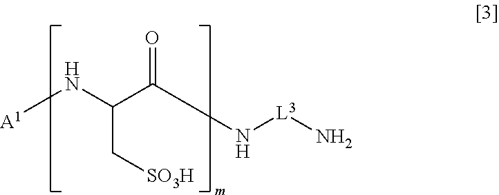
N(C(C[SO3H])C(=O)N[L3]N)[A1]
